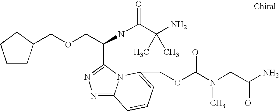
C(C(NC(C(N)(C)C)=O)C1=NN=C2N1C(COC(N(C)CC(=O)N)=O)=CC=C2)OCC1CCCC1
